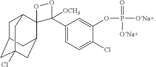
C1C2CC3(Cl)CC(C4(C1C3)OOC4(C1=CC=C(Cl)C(OP([O-Na+])([O-Na+])=O)=C1)[OCH3])C2
